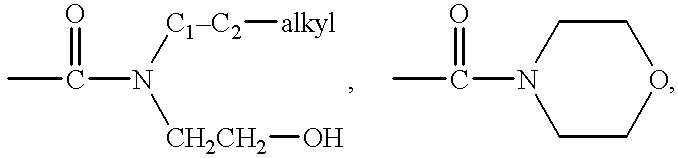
CC(N([C1C2][alkyl])[CH2CH2]O)=O.CC(N1CCOCC1)=O
